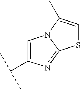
C12=NC(C(C)C)=CN1C(C)=CS2
